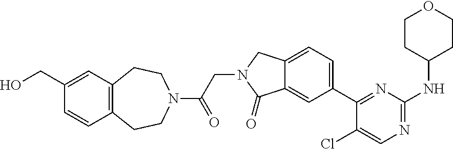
C1(Cl)=CN=C(NC2CCOCC2)N=C1C1=CC=C2C(=C1)C(=O)N(CC(=O)N1CCC3=C(CC1)C=CC(CO)=C3)C2
